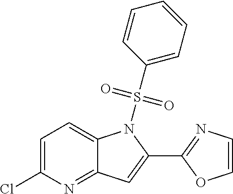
C1=C(Cl)N=C2C(=C1)N(S(C1=CC=CC=C1)(=O)=O)C(C1=NC=CO1)=C2
